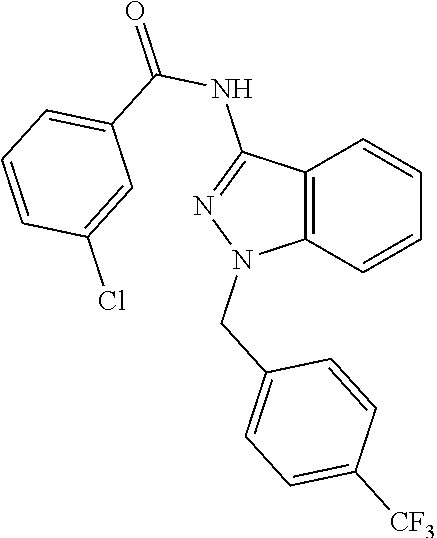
C12=C(C=CC=C1)N(CC1=CC=C([CF3])C=C1)N=C2NC(=O)C1=CC=CC(Cl)=C1
